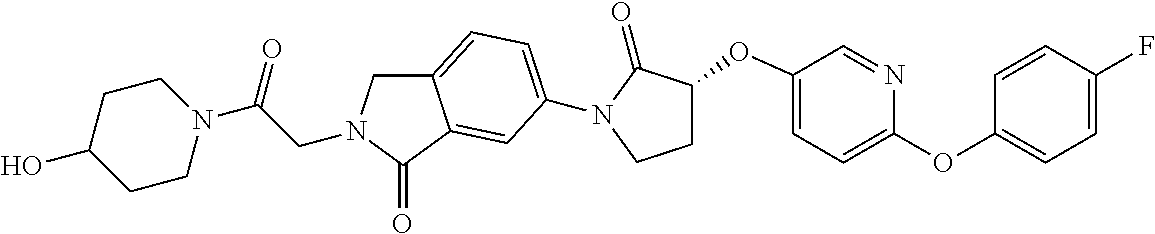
C(CN1CC2=CC=C(N3C(=O)C(OC4=CC=C(OC5=CC=C(F)C=C5)N=C4)CC3)C=C2C1=O)(=O)N1CCC(O)CC1
